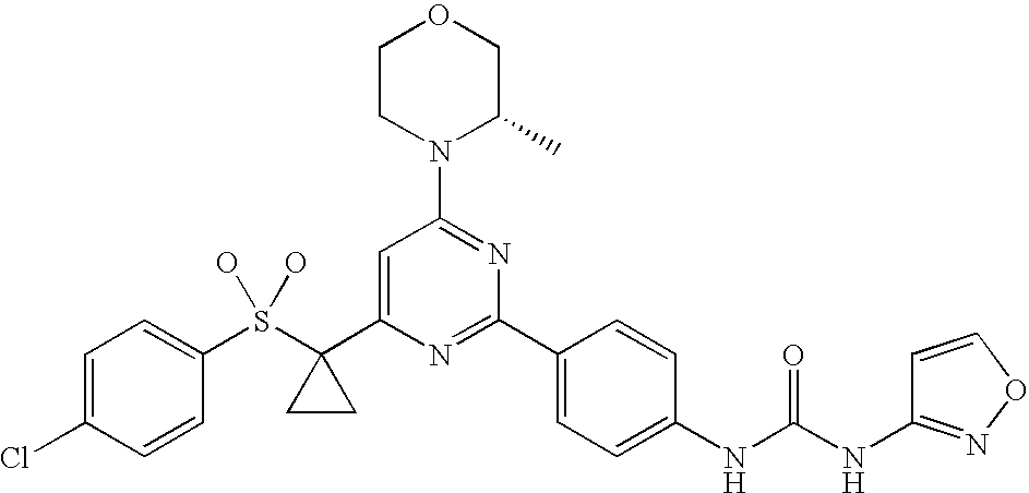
C1=C(Cl)C=CC(S(C2(C3=CC(N4C(C)COCC4)=NC(C4=CC=C(NC(NC5=NOC=C5)=O)C=C4)=N3)CC2)(O)O)=C1
